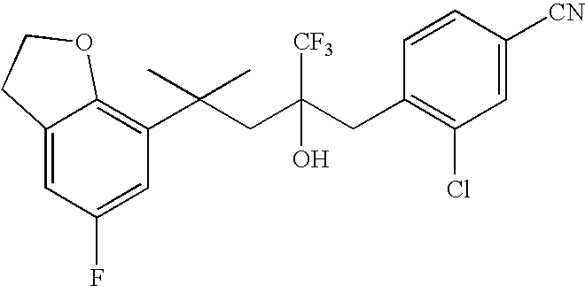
C1(F)=CC(C(CC(CC2=C(Cl)C=C([CN])C=C2)(O)[CF3])(C)C)=C2C(=C1)CCO2
